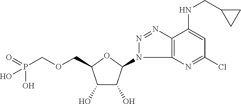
C(C1C(O)C(O)C(N2C3=C(N=N2)C(NCC2CC2)=CC(Cl)=N3)O1)OCP(O)(O)=O
